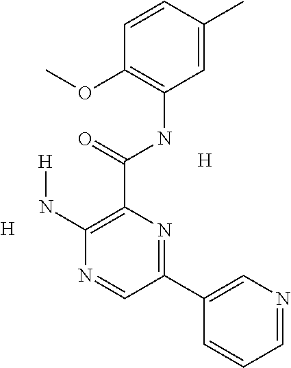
C1(C(NC2=C(OC)C=CC(C)=C2)=O)=C(N[H])N=CC(C2=CN=CC=C2)=N1.[H].[H]
